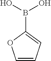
B(C1=CC=CO1)(O)O
